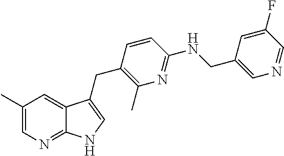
C1(C)=CN=C2C(=C1)C(CC1=C(C)N=C(NCC3=CN=CC(F)=C3)C=C1)=CN2
